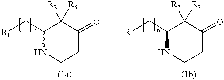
C1(C[R1])NCCC(=O)C1([R3])[R2].C1(C[R1])NCCC(=O)C1([R3])[R2]
